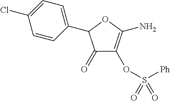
C1(C2C(=O)C(OS(=O)([Ph])=O)=C(N)O2)=CC=C(Cl)C=C1
